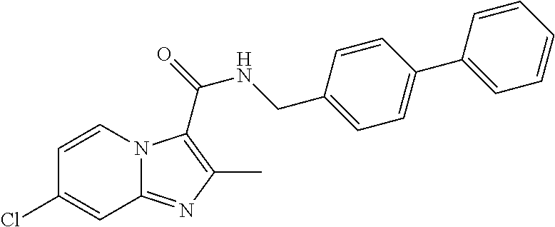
C1=CN2C(=NC(C)=C2C(=O)NCC2=CC=C(C3=CC=CC=C3)C=C2)C=C1Cl
